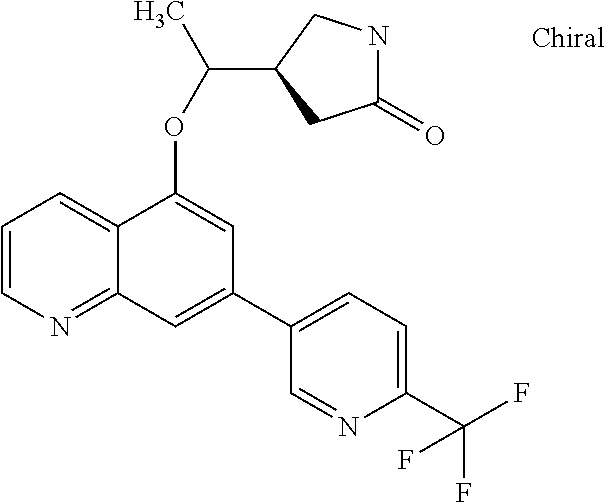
C1=CN=C2C(=C1)C(OC(C)C1CC(=O)NC1)=CC(C1=CC=C(C(F)(F)F)N=C1)=C2
